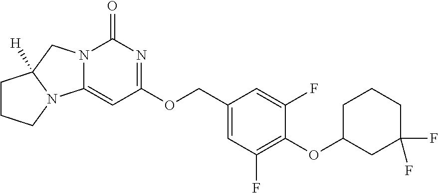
N12C(=CC(OCC3=CC(F)=C(OC4CC(F)(F)CCC4)C(F)=C3)=NC1=O)N1C([H])(C2)CCC1
